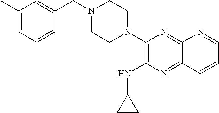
C1(C)=CC=CC(CN2CCN(C3=C(NC4CC4)N=C4C(=N3)N=CC=C4)CC2)=C1
